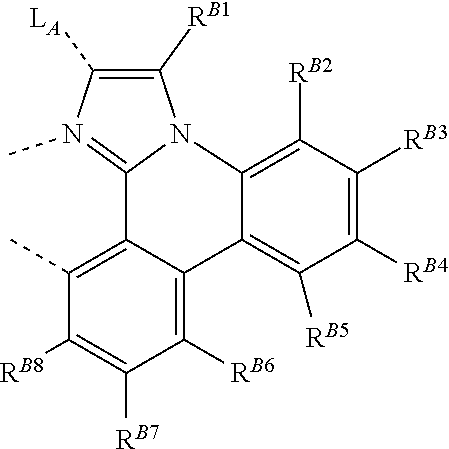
N12C([RB1])=C([LA])N(C)=C1C1=C(C)C([RB8])=C([RB7])C([RB6])=C1C1=C([RB5])C([RB4])=C([RB3])C([RB2])=C21
